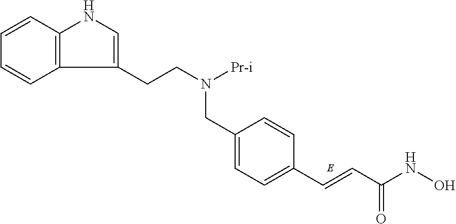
C1=C(CN(CCC2=CNC3=C2C=CC=C3)[Pr-i])C=CC(C=CC(NO)=O)=C1
